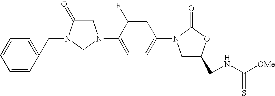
C1C(=O)N(CC2=CC=CC=C2)CN1C1=CC=C(N2CC(CNC([OMe])=S)OC2=O)C=C1F
